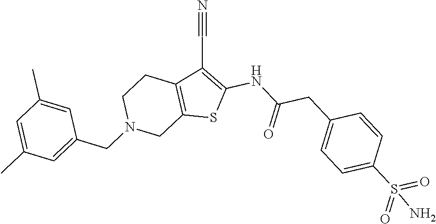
C12=C(C(C#N)=C(NC(CC3=CC=C(S(=O)(=O)N)C=C3)=O)S1)CCN(CC1=CC(C)=CC(C)=C1)C2
